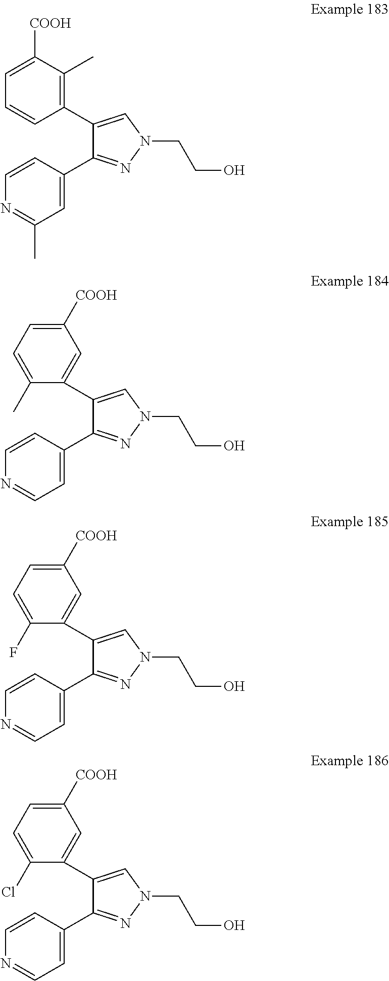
C1([COOH])=CC=CC(C2=CN(CCO)N=C2C2=CC(C)=NC=C2)=C1C.C1=C(C2=CN(CCO)N=C2C2=CC=NC=C2)C(C)=CC=C1[COOH].C1=C(C2=CN(CCO)N=C2C2=CC=NC=C2)C(F)=CC=C1[COOH].C1=C(C2=CN(CCO)N=C2C2=CC=NC=C2)C(Cl)=CC=C1[COOH]
